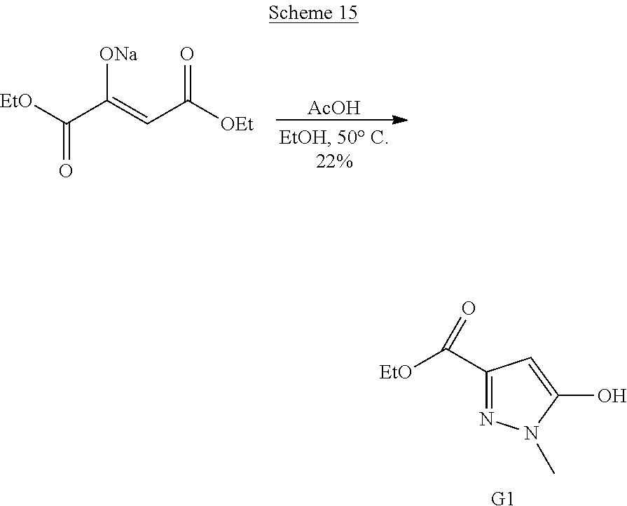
C1(C([EtO])=O)=NN(C)C(O)=C1.[G1].[AcOH].C(=O)([EtO])C(=CC([OEt])=O)[ONa]
